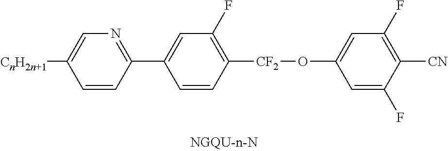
C1([CnH2n+1])=CN=C(C2=CC(F)=C([CF2]OC3=CC(F)=C([CN])C(F)=C3)C=C2)C=C1
